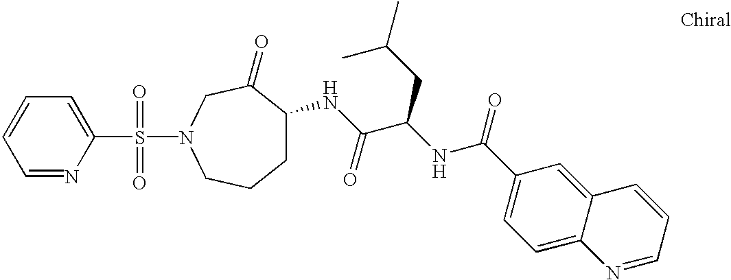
C1=NC(S(N2CC(=O)C(NC(C(NC(C3=CC=C4C(=C3)C=CC=N4)=O)CC(C)C)=O)CCC2)(=O)=O)=CC=C1
